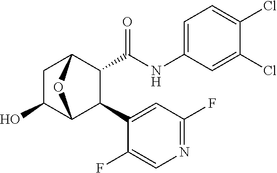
C1=C(Cl)C(Cl)=CC(NC(=O)C2C(C3=CC(F)=NC=C3F)C3C(O)CC2O3)=C1
